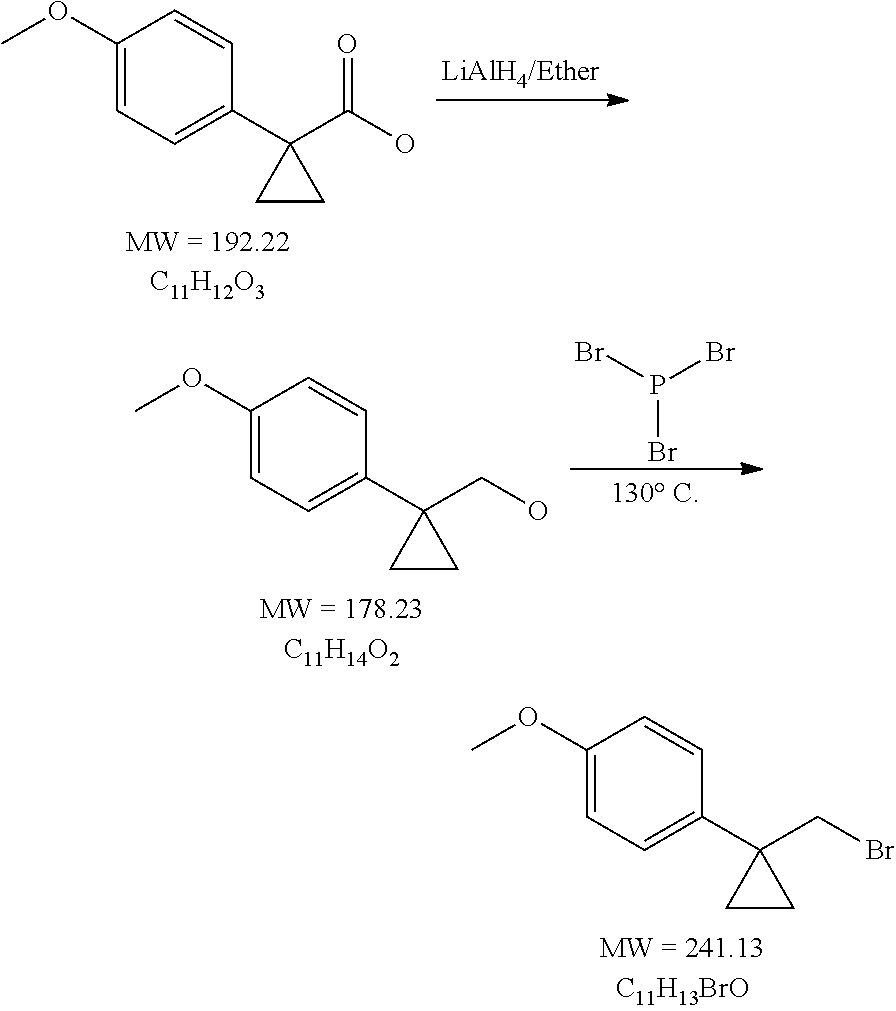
C1(OC)=CC=C(C2(C(O)=O)CC2)C=C1.C1(OC)=CC=C(C2(CO)CC2)C=C1.P(Br)(Br)Br.C1(OC)=CC=C(C2(CBr)CC2)C=C1
